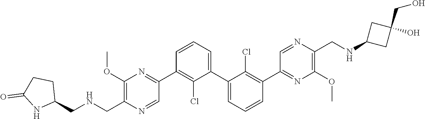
C1(C2=NC(OC)=C(C[HN]CC3CCC(=O)N3)N=C2)=C(Cl)C(C2=CC=CC(C3=NC(OC)=C(CNC4CC(O)(CO)C4)N=C3)=C2Cl)=CC=C1
